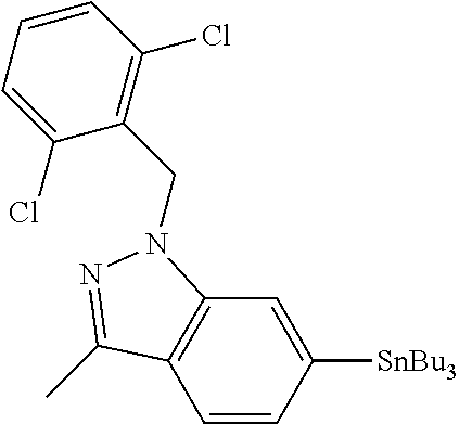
C1=CC([SnBu3])=CC2=C1C(C)=NN2CC1=C(Cl)C=CC=C1Cl
